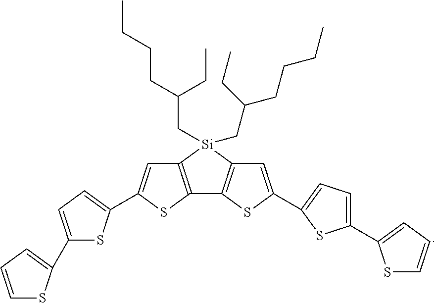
C12=C(SC(C3=CC=C(C4=CC=CS4)S3)=C1)C1=C([Si]2(CC(CCCC)CC)CC(CCCC)CC)C=C(C2=CC=C(C3=CC=CS3)S2)S1
